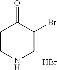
C1CNCC(Br)C1=O.Br
